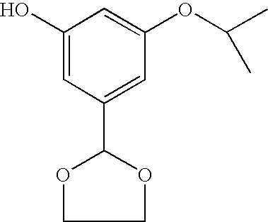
C1(O)=CC(C2OCCO2)=CC(OC(C)C)=C1
